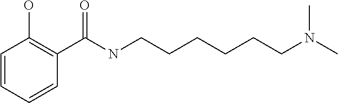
C1(C(NCCCCCCN(C)C)=O)=C(O)C=CC=C1
